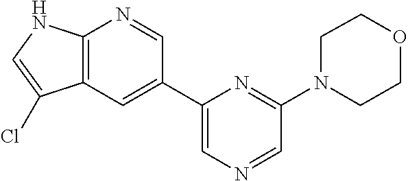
C1=C(C2=CC3=C(N=C2)NC=C3Cl)N=C(N2CCOCC2)C=N1
